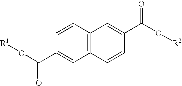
[R1]OC(C1=CC2=C(C=C1)C=C(C(O[R2])=O)C=C2)=O
